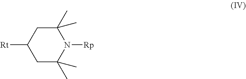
[Rt]C1CC(C)(C)N([Rp])C(C)(C)C1
